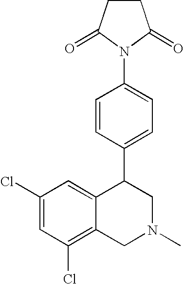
C1(Cl)=CC(Cl)=C2C(=C1)C(C1=CC=C(N3C(=O)CCC3=O)C=C1)CN(C)C2
